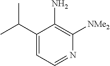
C1(C(C)C)=CC=NC([NMe2])=C1N
